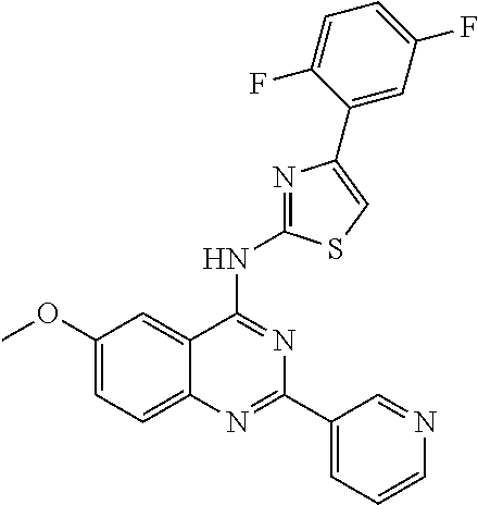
C1(OC)=CC=C2C(=C1)C(NC1=NC(C3=CC(F)=CC=C3F)=CS1)=NC(C1=CC=CN=C1)=N2
